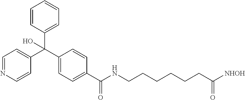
C1(C(C2=CC=NC=C2)(C2=CC=CC=C2)O)=CC=C(C(NCCCCCCC([NHOH])=O)=O)C=C1
